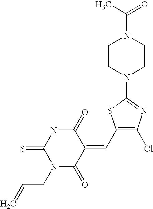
C(N1CCN(C2=NC(Cl)=C(C=C3C(=O)NC(=S)N(CC=C)C3=O)S2)CC1)(C)=O
